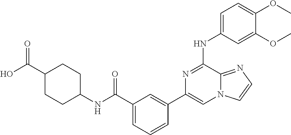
C1=C(NC2=NC(C3=CC(C(=O)NC4CCC(C(O)=O)CC4)=CC=C3)=CN3C2=NC=C3)C=C(OC)C(OC)=C1
